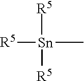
[R5][Sn](C)([R5])[R5]
